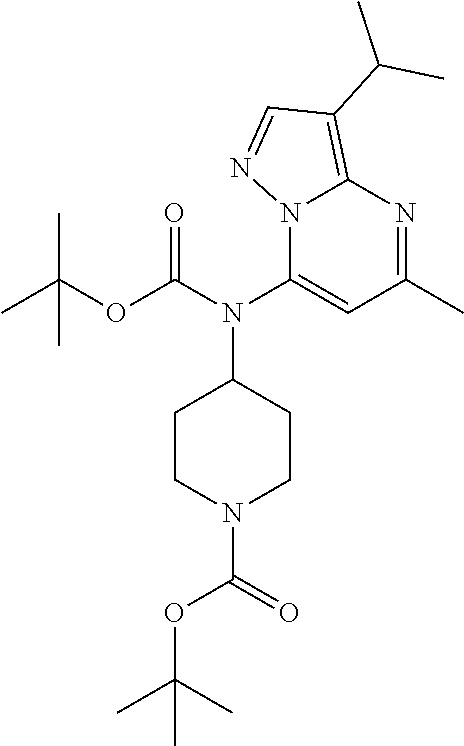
N12C(N(C3CCN(C(=O)OC(C)(C)C)CC3)C(OC(C)(C)C)=O)=CC(C)=NC1=C(C(C)C)C=N2
